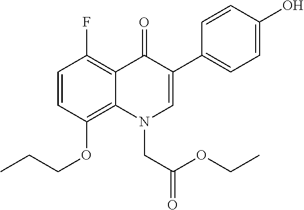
C1=CC(OCCC)=C2C(=C1F)C(=O)C(C1=CC=C(O)C=C1)=CN2CC(OCC)=O
